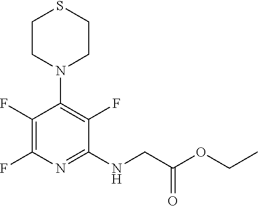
C1(F)=C(F)N=C(NCC(OCC)=O)C(F)=C1N1CCSCC1
